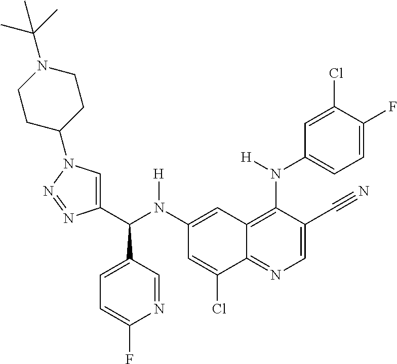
C1(N(C(C2=CN(C3CCN(C(C)(C)C)CC3)N=N2)C2=CC=C(F)N=C2)[H])=CC2=C(N(C3=CC=C(F)C(Cl)=C3)[H])C(C#N)=CN=C2C(Cl)=C1
